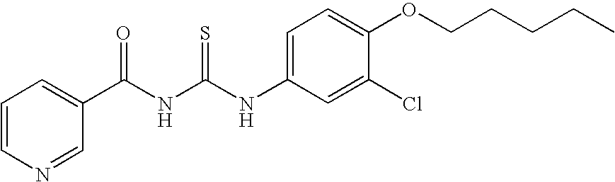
C(NC(NC1=CC=C(OCCCCC)C(Cl)=C1)=S)(=O)C1=CC=CN=C1
